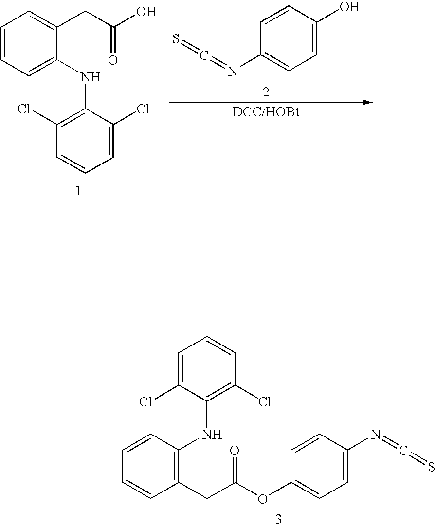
C1=CC(NC2=C(Cl)C=CC=C2Cl)=C(CC(=O)OC2=CC=C(N=C=S)C=C2)C=C1.C1=C(O)C=CC(N=C=S)=C1.C1=CC=C(NC2=C(Cl)C=CC=C2Cl)C(CC(O)=O)=C1
